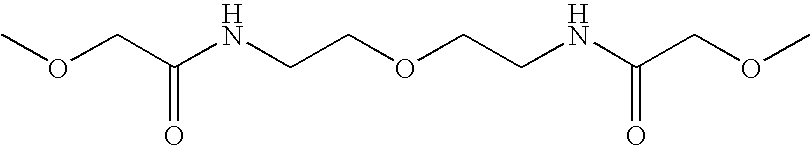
COCC(NCCOCCNC(COC)=O)=O
